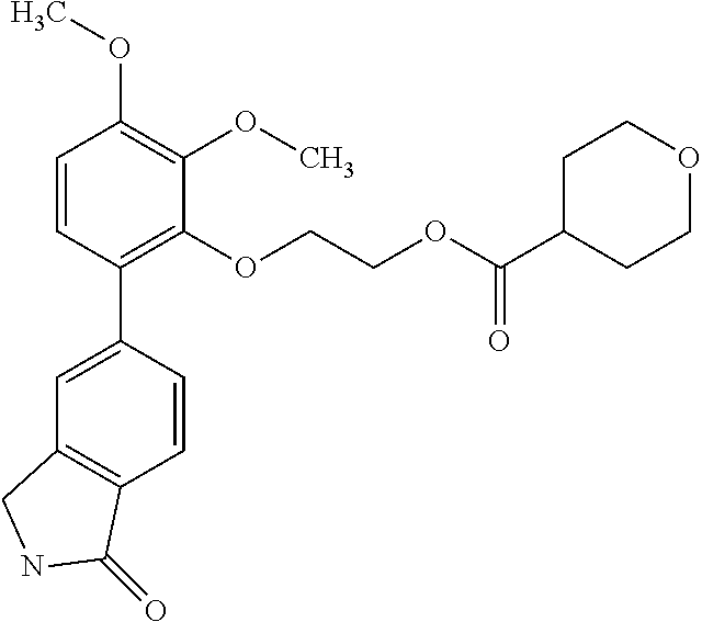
C1=CC(C2=CC3=C(C=C2)C(=O)NC3)=C(OCCOC(C2CCOCC2)=O)C(OC)=C1OC
